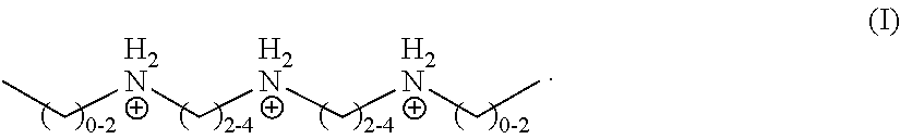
[H2N](C[H2N]C[H2N]CC)CC
